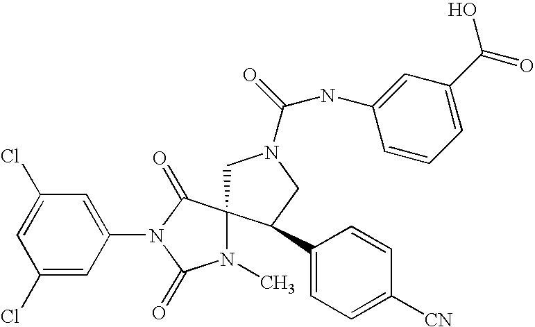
C1N(C(NC2=CC(C(O)=O)=CC=C2)=O)CC(C2=CC=C([CN])C=C2)C12N(C)C(=O)N(C1=CC(Cl)=CC(Cl)=C1)C2=O
